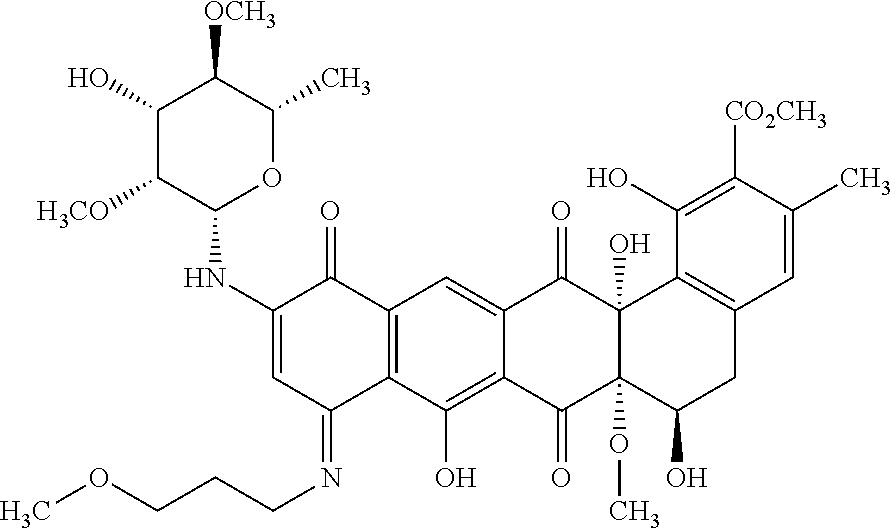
C1(NC2OC(C)C([OCH3])C(O)C2[H3CO])=CC(=NCCCOC)C2=C(C1=O)C=C1C(=C2O)C(=O)C2(OC)C(O)(C1=O)C1=C(CC2O)C=C(C)C([CO2CH3])=C1O
